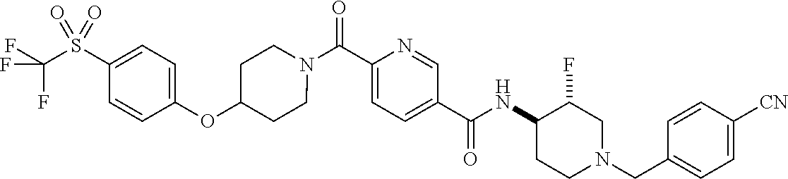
N(C(C1=CC=C(C(=O)N2CCC(OC3=CC=C(S(C(F)(F)F)(=O)=O)C=C3)CC2)N=C1)=O)C1CCN(CC2=CC=C([CN])C=C2)CC1F
